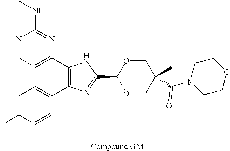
C1(C2=CC=NC(NC)=N2)=C(C2=CC=C(F)C=C2)N=C(C2OCC(C(N3CCOCC3)=O)(C)CO2)N1
